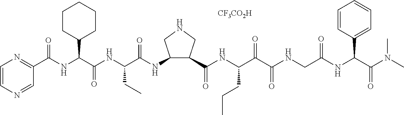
C1(C(NC(C(NC(C(=O)NC2C(C(=O)NC(C(C(NCC(NC(C(N(C)C)=O)C3=CC=CC=C3)=O)=O)=O)CCC)CNC2)CC)=O)C2CCCCC2)=O)=NC=CN=C1.[CF3CO2H]
